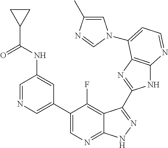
C1=NC=C(C2=CN=C3C(=C2F)C(C2=NC4=C(N2)N=CC=C4N2C=C(C)N=C2)=NN3)C=C1NC(C1CC1)=O
